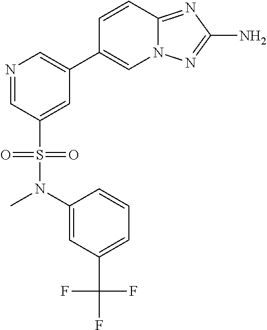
C12=NC(N)=NN1C=C(C1=CN=CC(S(N(C3=CC(C(F)(F)F)=CC=C3)C)(=O)=O)=C1)C=C2
